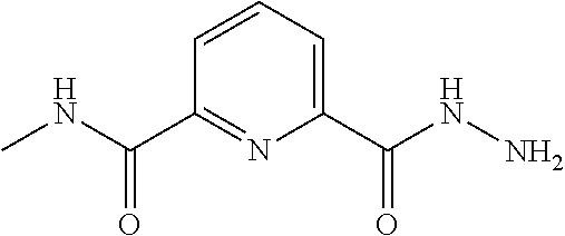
C1=CC=C(C(NN)=O)N=C1C(NC)=O
